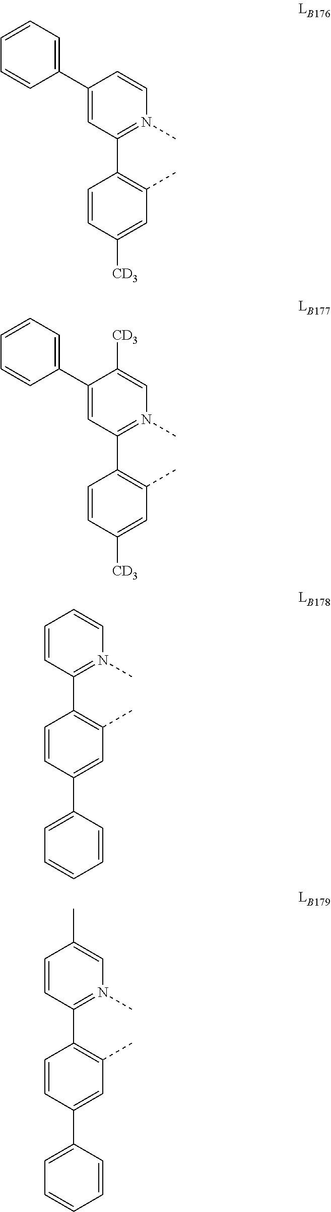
C1(C2=CC=CC=C2)=CC(C2=C(C)C=C([CD3])C=C2)=N(C)C=C1.C1(C2=CC=CC=C2)=CC(C2=C(C)C=C([CD3])C=C2)=N(C)C=C1[CD3].C1=CC(C2=CC=CC=C2)=CC(C)=C1C1=N(C)C=CC=C1.C1=CC(C2=CC=CC=C2)=CC(C)=C1C1=N(C)C=C(C)C=C1
